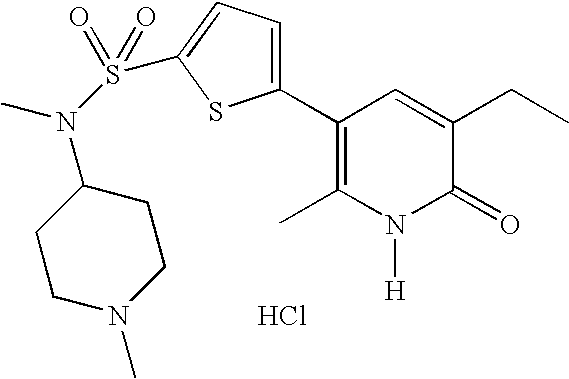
C1N(C)CCC(N(S(=O)(=O)C2=CC=C(C3=C(C)N([H])C(=O)C(CC)=C3)S2)C)C1.Cl
